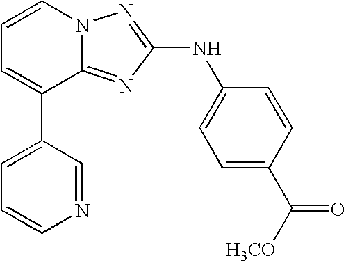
C1=CN2C(=NC(NC3=CC=C(C([H3CO])=O)C=C3)=N2)C(C2=CC=CN=C2)=C1
